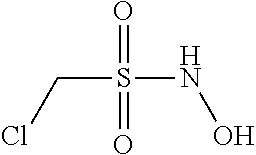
ClCS(NO)(=O)=O
